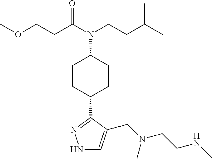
N1C=C(CN(CCNC)C)C(C2CCC(N(C(CCOC)=O)CCC(C)C)CC2)=N1
